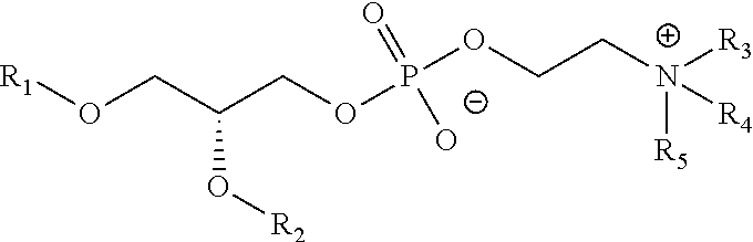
O(CC(COP(OCC[N+]([R3])([R5])[R4])([O-])=O)O[R2])[R1]
